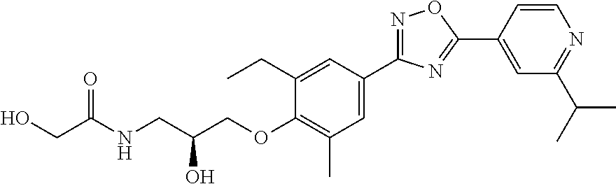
N1=C(C2=CC(C)=C(OCC(CNC(CO)=O)O)C(CC)=C2)N=C(C2=CC(C(C)C)=NC=C2)O1
